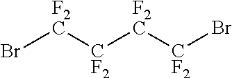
Br[F2C][CF2][F2C][CF2]Br
